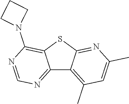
C12=NC=NC(N3CCC3)=C1SC1=NC(C)=CC(C)=C21
